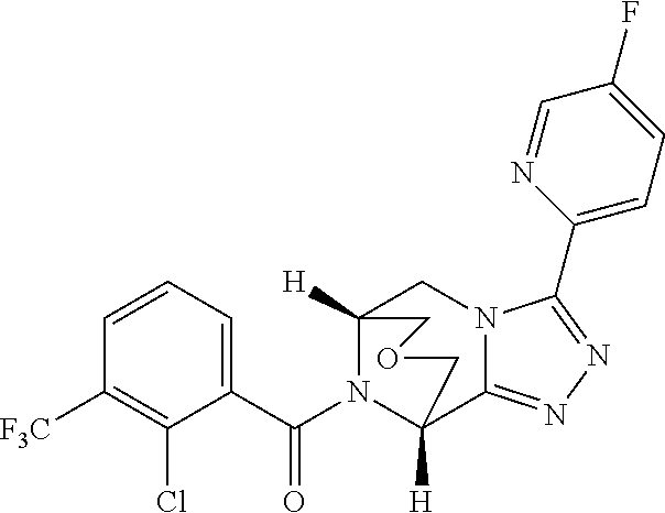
C1=CC=C(C(N2C3([H])C4=NN=C(C5=CC=C(F)C=N5)N4CC2([H])COC3)=O)C(Cl)=C1[F3C]
